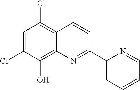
C1=C(Cl)C(O)=C2C(=C1Cl)C=CC(C1=CC=CC=N1)=N2
